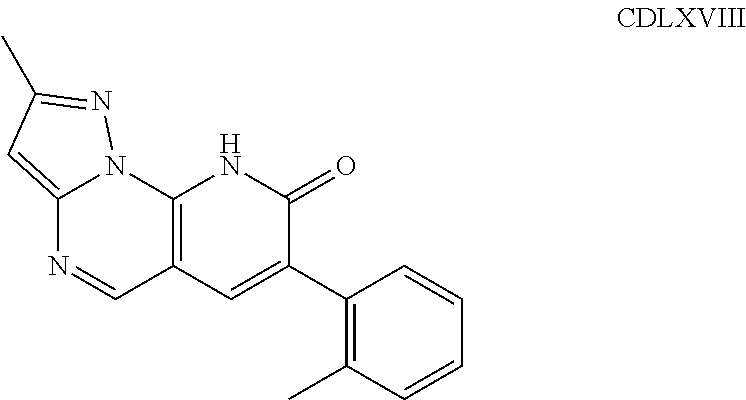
C12=C(C=C(C3=C(C)C=CC=C3)C(=O)N1)C=NC1=CC(C)=NN21
